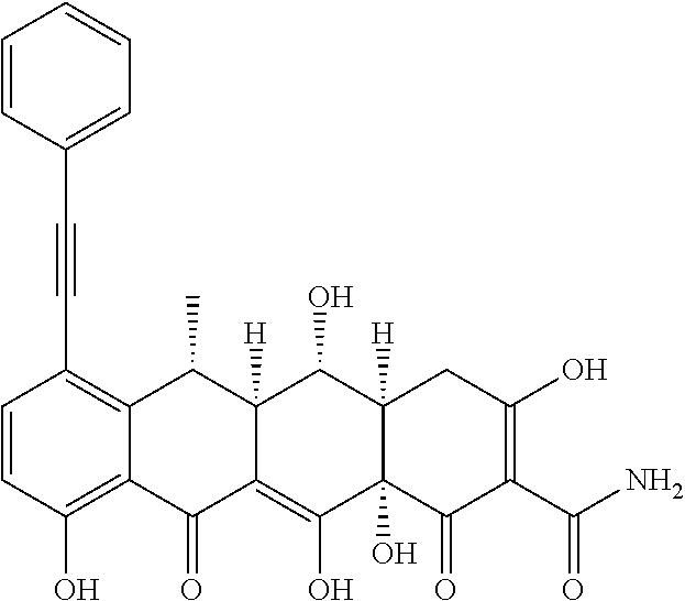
C1=CC(O)=C2C(=C1C#CC1=CC=CC=C1)C(C)C1([H])C(=C(O)C3(O)C([H])(C1O)CC(O)=C(C(N)=O)C3=O)C2=O
